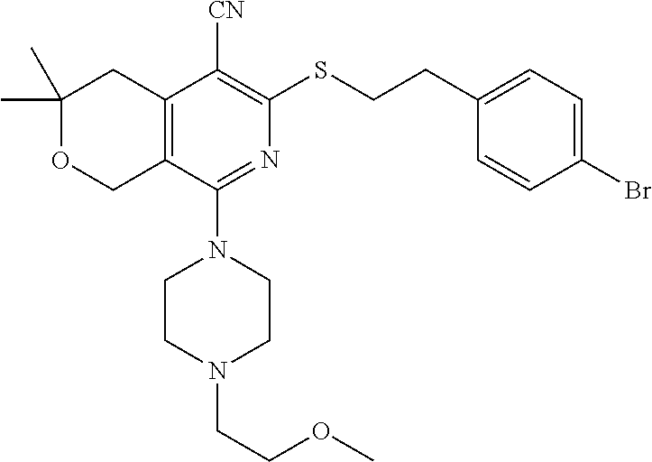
C1(C)(C)OCC2=C(C1)C([CN])=C(SCCC1=CC=C(Br)C=C1)N=C2N1CCN(CCOC)CC1
